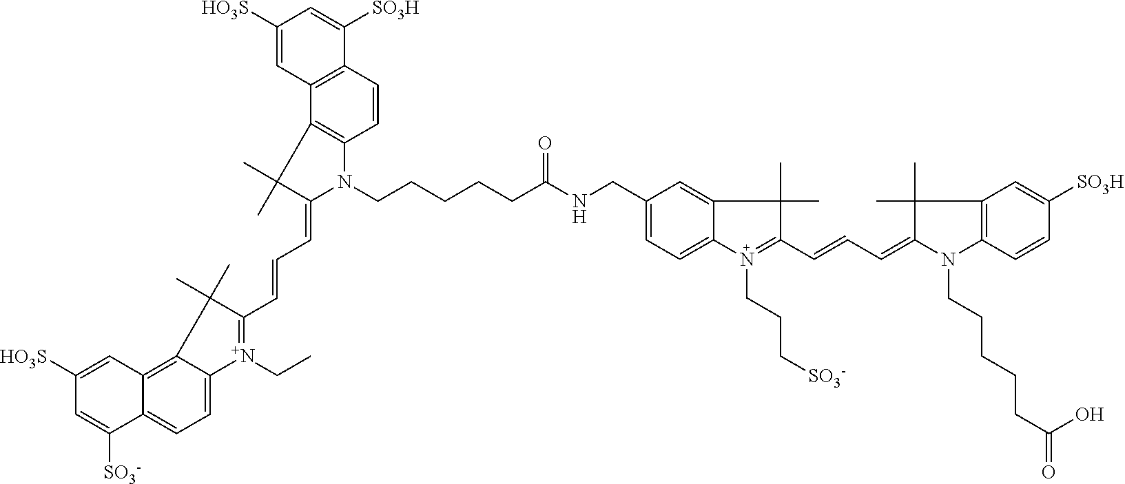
[HO3S]C1=CC2=C3C(=CC=C2C([SO3-])=C1)[N+](CC)=C(C=CC=C1N(CCCCCC(=O)NCC2=CC=C4C(=C2)C(C)(C)C(C=CC=C2C(C)(C)C5=C(N2CCCCCC(O)=O)C=CC([SO3H])=C5)=N4CCC[SO3-])C2=C(C1(C)C)C1=C(C=C2)C([SO3H])=CC([HO3S])=C1)C3(C)C
